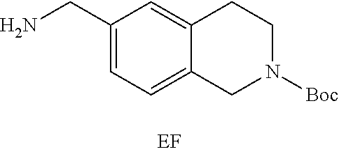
C1(CN)=CC=C2C(=C1)CCN([Boc])C2
